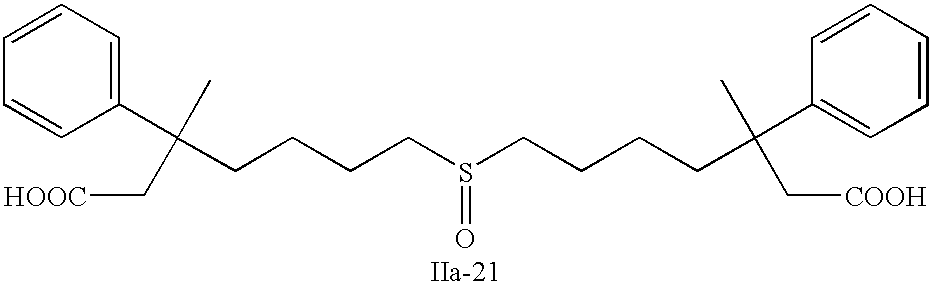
S(=O)(CCCCC(C1=CC=CC=C1)(C)C[HOOC])CCCCC(C1=CC=CC=C1)(C)C[COOH]
